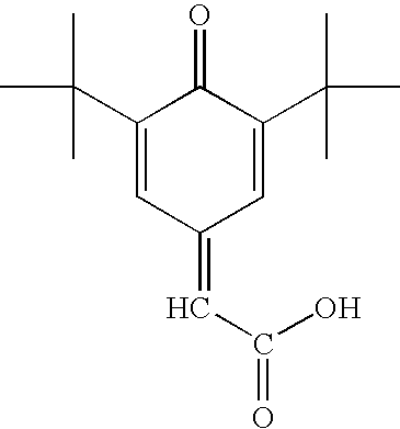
C1(C(C)(C)C)=CC(=CC(O)=O)C=C(C(C)(C)C)C1=O
